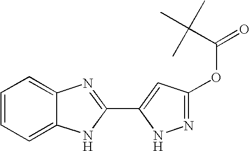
C1=CC=C2C(=C1)N=C(C1=CC(OC(=O)C(C)(C)C)=NN1)N2
